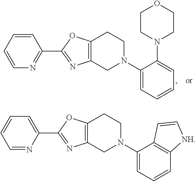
C12=C(CN(C3=CC=CC4=C3C=C[NH]4)CC1)N=C(C1=CC=CC=N1)O2.C12=C(CN(C3=CC=CC=C3N3CCOCC3)CC1)N=C(C1=NC=CC=C1)O2
